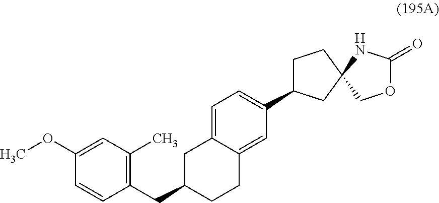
C1=C2C(=CC(C3CCC4(C3)NC(=O)OC4)=C1)CCC(CC1=C(C)C=C(OC)C=C1)C2
